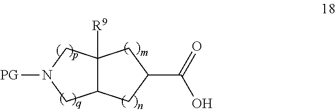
C12C([R9])(CN([PG])C1)CC(C(=O)O)C2
